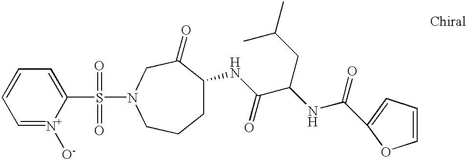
S(C1=CC=CC=[N+]1[O-])(=O)(N1CCCC(NC(C(NC(=O)C2=CC=CO2)CC(C)C)=O)C(=O)C1)=O
